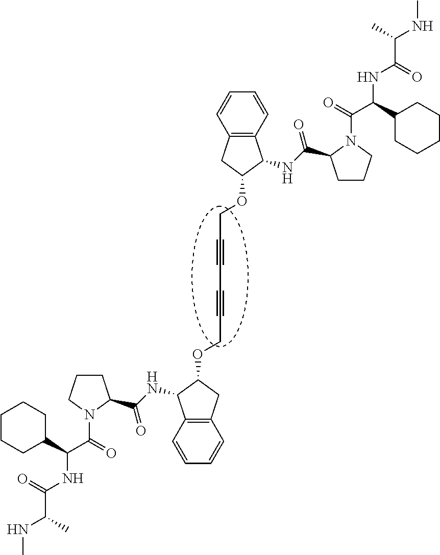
C1=CC2=C(C=C1)C(NC(=O)C1CCCN1C(=O)C(C1CCCCC1)NC(C(C)NC)=O)C(OCC#CC#CCOC1C(NC(=O)C3CCCN3C(=O)C(C3CCCCC3)NC(C(C)NC)=O)C3=C(C1)C=CC=C3)C2
